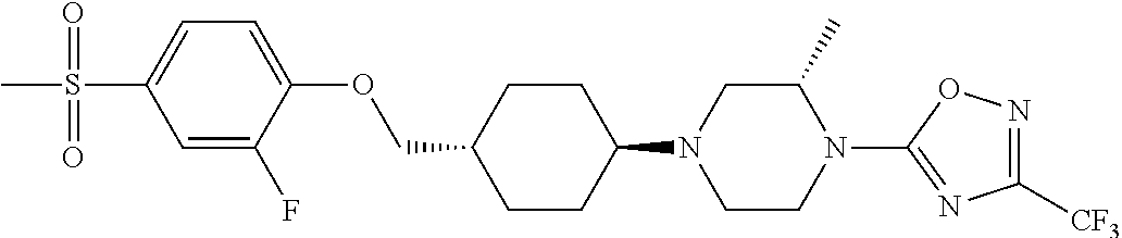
C1CC(N2CCN(C3=NC([CF3])=NO3)C(C)C2)CCC1COC1=CC=C(S(=O)(=O)C)C=C1F
